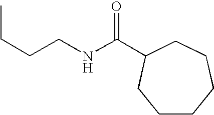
C(NCCCC)(=O)C1CCCCCC1
